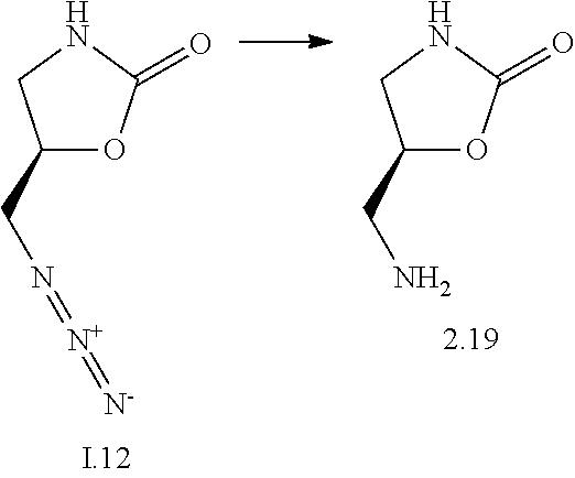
C1(CN=[N+]=[N-])OC(=O)NC1.C1(CN)OC(=O)NC1
